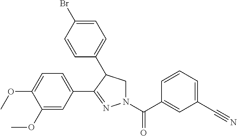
C1=C(C2=NN(C(C3=CC(C#N)=CC=C3)=O)CC2C2=CC=C(Br)C=C2)C=C(OC)C(OC)=C1
